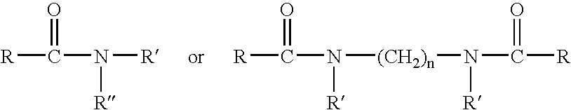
[R]C(=O)N([R])[R].[R]C(=O)N([R])[(CH2)n]N(C([R])=O)[R]
